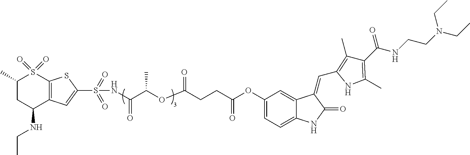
N(C(C(OC(CCC(OC1=CC=C2C(=C1)C(=CC1=C(C)C(C(NCCN(CC)CC)=O)=C(C)N1)C(=O)N2)=O)=O)C)=O)S(C1=CC2=C(S1)S(=O)(=O)C(C)CC2NCC)(=O)=O
